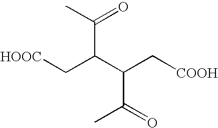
[HOOC]CC(C(C[COOH])C(C)=O)C(=O)C
